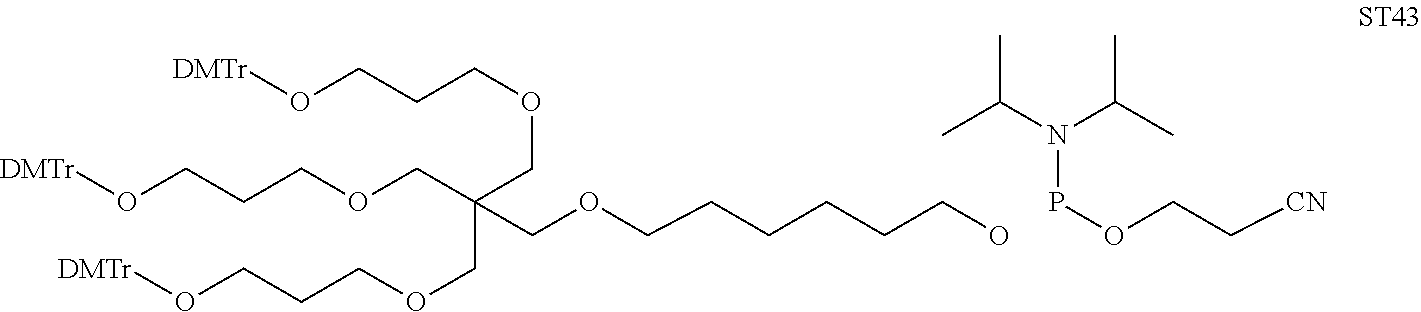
[DMTr]OCCCOCC(COCCCCCCO)(COCCCO[DMTr])COCCCO[DMTr].O(CC[CN])PN(C(C)C)C(C)C
